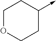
C1OCCC(->C)C1
